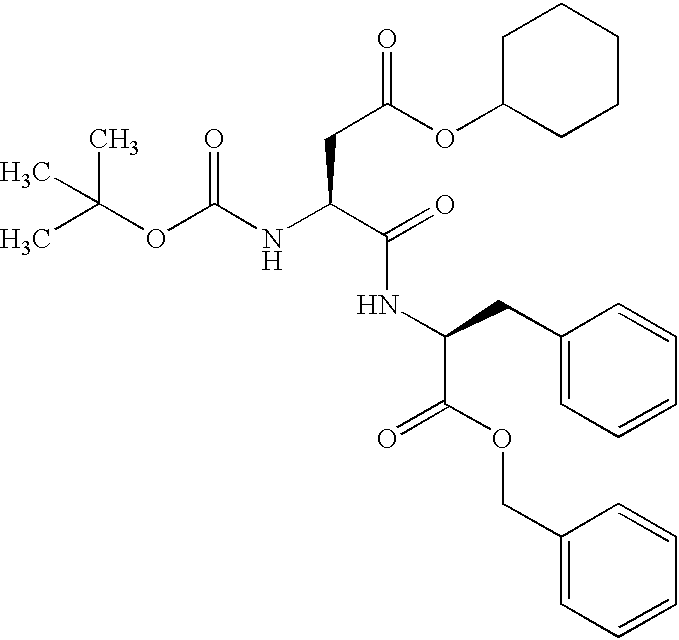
CC(OC(NC(C(=O)NC(C(OCC1=CC=CC=C1)=O)CC1=CC=CC=C1)CC(OC1CCCCC1)=O)=O)(C)C
